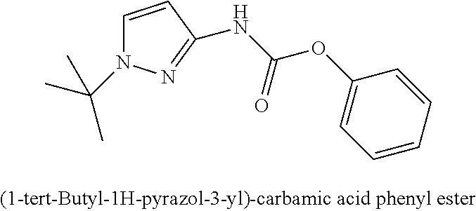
C1=CC(NC(OC2=CC=CC=C2)=O)=NN1C(C)(C)C
